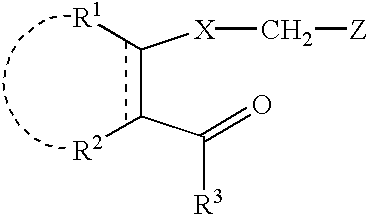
C(C(C(=O)[R3])[R2])([X]C[Z])[R1]
